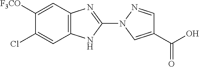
C1([F3CO])=CC2=C(C=C1Cl)NC(N1C=C(C(O)=O)C=N1)=N2
